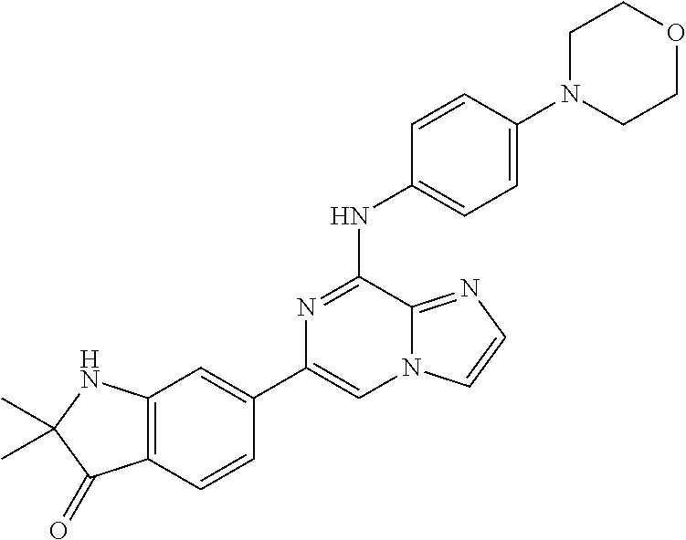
C1(C2=CC3=C(C=C2)C(=O)C(C)(C)N3)=CN2C(=NC=C2)C(NC2=CC=C(N3CCOCC3)C=C2)=N1
